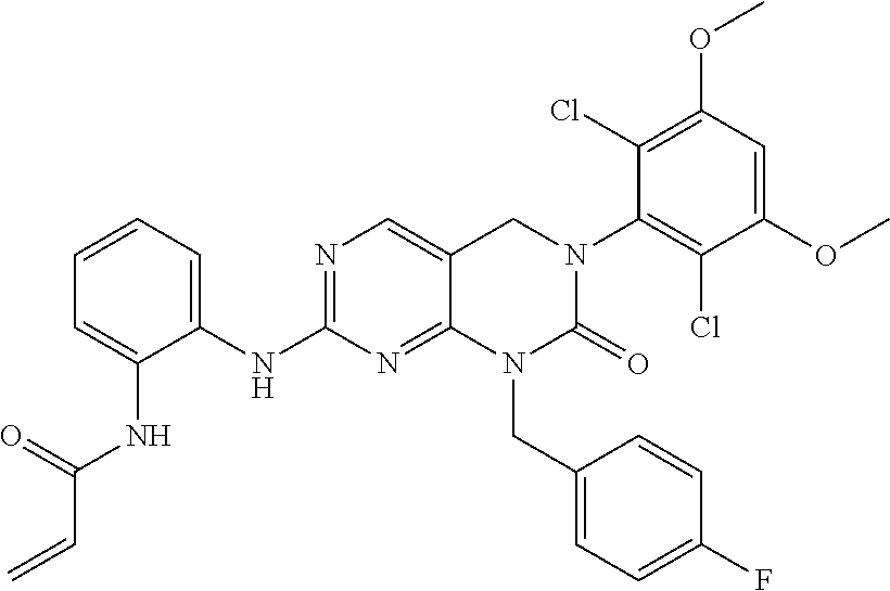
N1=C(NC2=CC=CC=C2NC(C=C)=O)N=C2N(CC3=CC=C(F)C=C3)C(=O)N(C3=C(Cl)C(OC)=CC(OC)=C3Cl)CC2=C1
